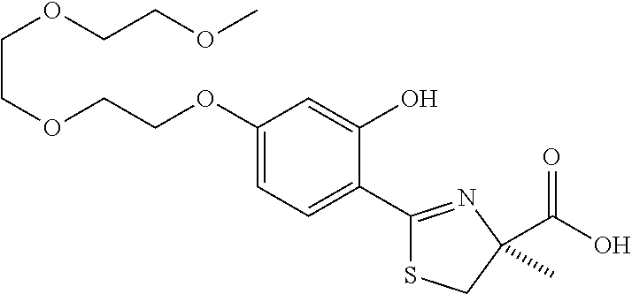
C1(OCCOCCOCCOC)=CC=C(C2=NC(C(=O)O)(C)CS2)C(O)=C1
